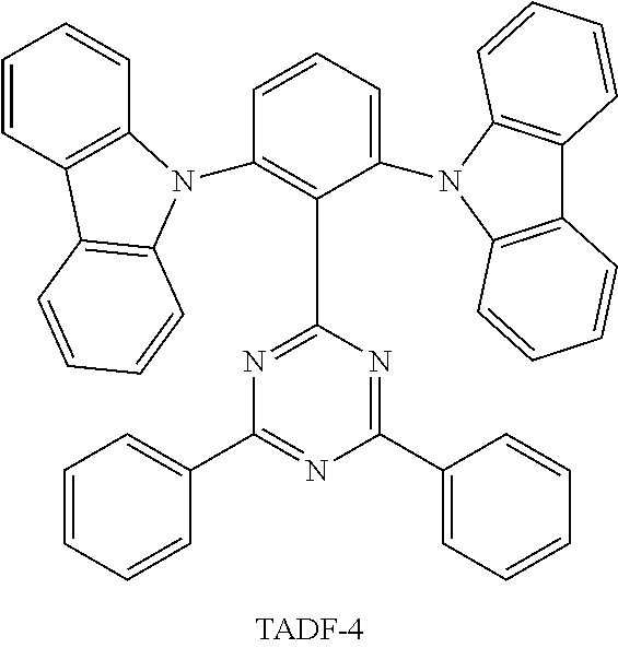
C1(N2C3=C(C4=C2C=CC=C4)C=CC=C3)=CC=CC(N2C3=C(C=CC=C3)C3=C2C=CC=C3)=C1C1=NC(C2=CC=CC=C2)=NC(C2=CC=CC=C2)=N1
